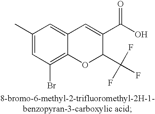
C1=C(C)C=C2C(=C1Br)OC(C(F)(F)F)C(C(O)=O)=C2
